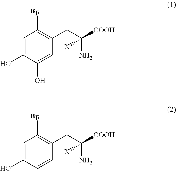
C1=C(O)C(O)=CC(CC(N)([X])[COOH])=C1[18F].C1=C(O)C=CC(CC(N)([X])[COOH])=C1[18F]
